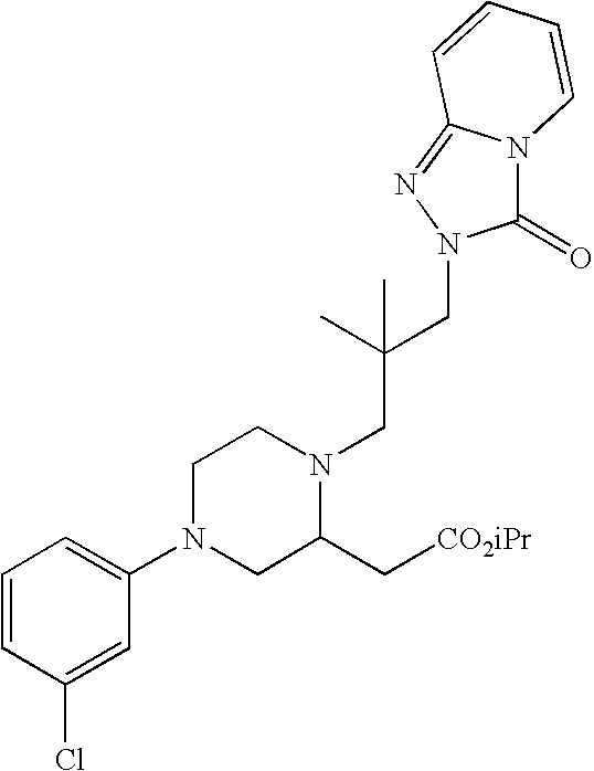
ClC1=CC(N2CC(C[CO2iPr])N(CC(CN3C(=O)N4C(=N3)C=CC=C4)(C)C)CC2)=CC=C1
